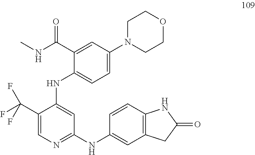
C1(C(NC)=O)=CC(N2CCOCC2)=CC=C1NC1=CC(NC2=CC3=C(C=C2)NC(=O)C3)=NC=C1C(F)(F)F
